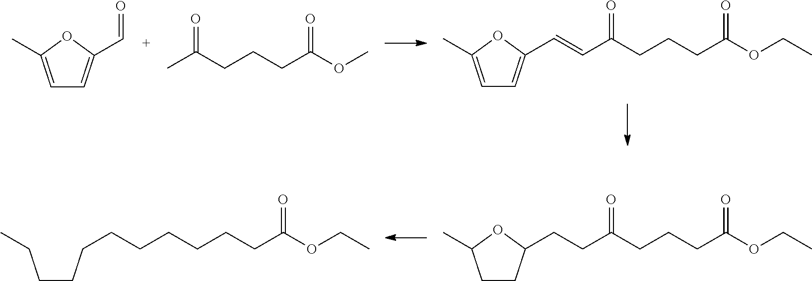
C1=C(C)OC(C=O)=C1.CC(CCCC(OC)=O)=O.C1=C(C)OC(C=CC(CCCC(OCC)=O)=O)=C1.C1CC(CCC(CCCC(OCC)=O)=O)OC1C.C(CCCCCCCCC(OCC)=O)CC
